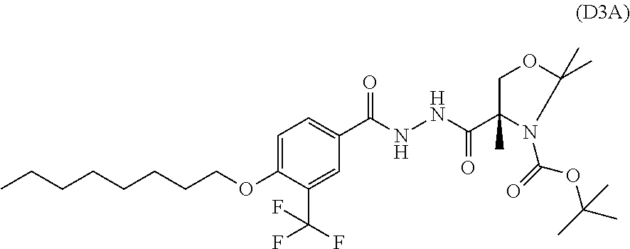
CCCCCCCCOC1=CC=C(C(NNC(C2(C)N(C(OC(C)(C)C)=O)C(C)(C)OC2)=O)=O)C=C1C(F)(F)F
